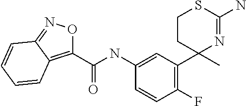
C1CC(C)(C2=C(F)C=CC(NC(C3=C4C(=NO3)C=CC=C4)=O)=C2)N=C(N)S1
